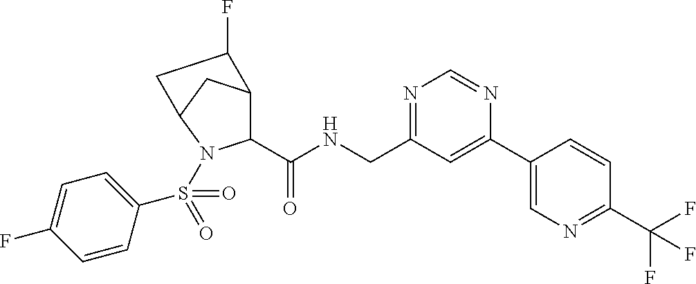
C1(C(NCC2=NC=NC(C3=CN=C(C(F)(F)F)C=C3)=C2)=O)C2CC(N1S(C1=CC=C(F)C=C1)(=O)=O)CC2F
